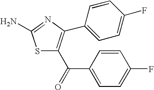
S1C(C(=O)C2=CC=C(F)C=C2)=C(C2=CC=C(F)C=C2)N=C1N
